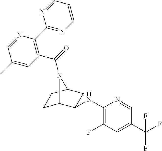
C1(NC2C3CCC(C2)N3C(=O)C2=C(C3=NC=CC=N3)N=CC(C)=C2)=C(F)C=C(C(F)(F)F)C=N1
